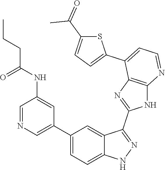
C1=NC=C(C2=CC=C3C(=C2)C(C2=NC4=C(N2)N=CC=C4C2=CC=C(C(=O)C)S2)=NN3)C=C1NC(CCC)=O
